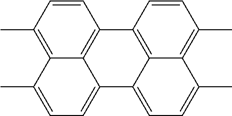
C1=CC(C)=C2C3=C1C1=C4C(=CC=C(C)C4=C(C)C=C1)C3=CC=C2C
